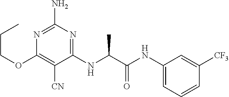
C1(NC(C(NC2=CC=CC([CF3])=C2)=O)C)=NC(N)=NC(OCCC)=C1[CN]
